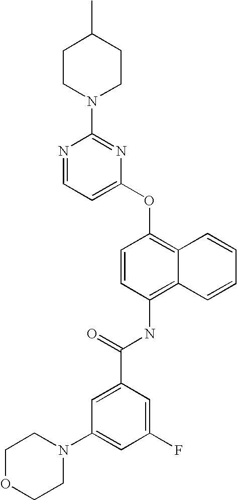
N1=CC=C(OC2=C3C(=C(NC(C4=CC(N5CCOCC5)=CC(F)=C4)=O)C=C2)C=CC=C3)N=C1N1CCC(C)CC1
